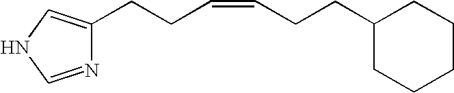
N1=CNC=C1CCC=CCCC1CCCCC1
